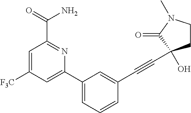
C1=C([F3C])C=C(C2=CC=CC(C#CC3(O)CCN(C)C3=O)=C2)N=C1C(=O)N
